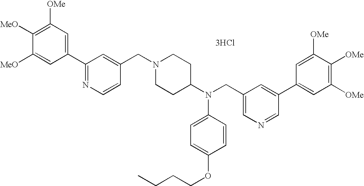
C1=C([MeO])C([MeO])=C([OMe])C=C1C1=NC=CC(CN2CCC(N(CC3=CN=CC(C4=CC([OMe])=C([OMe])C([OMe])=C4)=C3)C3=CC=C(OCCCC)C=C3)CC2)=C1.[3HCl]
